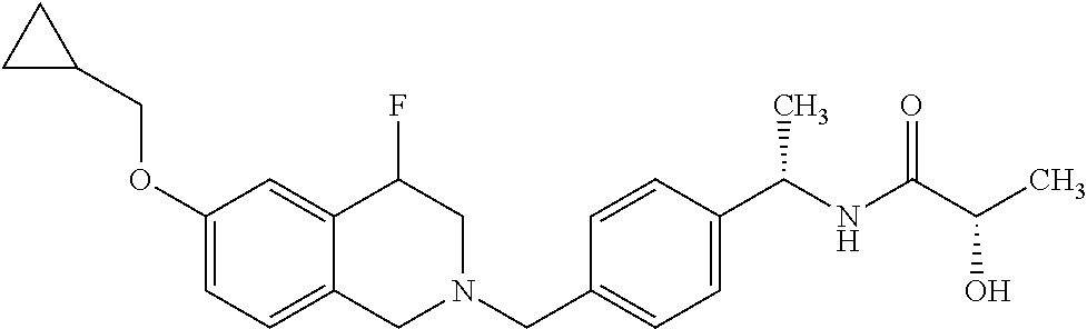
C1(OCC2CC2)=CC=C2C(=C1)C(F)CN(CC1=CC=C(C(NC(=O)C(C)O)C)C=C1)C2
